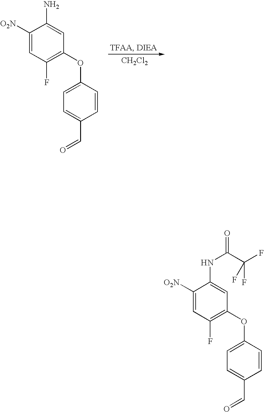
C1([O2N])=CC(F)=C(OC2=CC=C(C=O)C=C2)C=C1N.[CH2Cl2].C1([O2N])=CC(F)=C(OC2=CC=C(C=O)C=C2)C=C1NC(C(F)(F)F)=O
